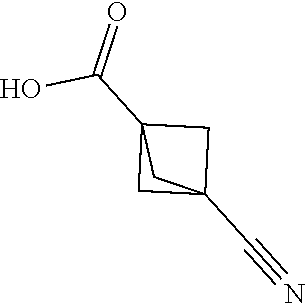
OC(C12CC(C#N)(C1)C2)=O
